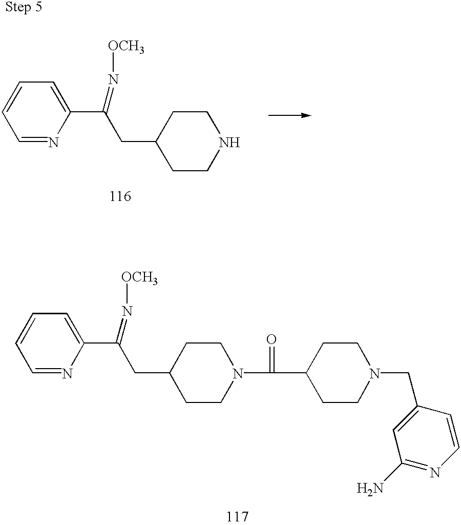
C1CNCCC1CC(C1=CC=CC=N1)=N[OCH3].C1CN(C(=O)C2CCN(CC3=CC(N)=NC=C3)CC2)CCC1CC(C1=CC=CC=N1)=N[OCH3]
